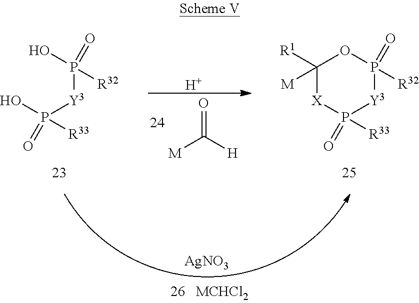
OP([Y3]P([R32])(O)=O)([R33])=O.O=C([H])[M].[H].[X]1P([R33])(=O)[Y3]P([R32])(=O)OC1([R1])[M].[AgNO3]
